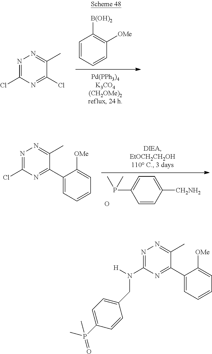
C1=CC=CC([OMe])=C1[B(OH)2].N1=C(Cl)N=C(Cl)C(C)=N1.C1=CC([CH2NH2])=CC=C1P(C)C.O.N1=C(Cl)N=C(C2=CC=CC=C2[OMe])C(C)=N1.N1=C(N(CC2=CC=C(P(=O)(C)C)C=C2)[H])N=C(C2=CC=CC=C2[OMe])C(C)=N1
